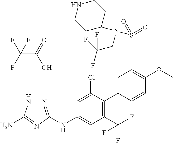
N1N=C(NC2=CC(C(F)(F)F)=C(C3=CC(S(N(C4CCNCC4)CC(F)(F)F)(=O)=O)=C(OC)C=C3)C(Cl)=C2)N=C1N.C(C(F)(F)F)(=O)O
